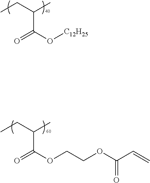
CCC(C(=O)O[C12H25])C.CCC(C(=O)OCCOC(C=C)=O)C
